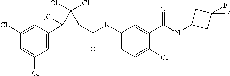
C1(Cl)=CC(C2(C)C(C(NC3=CC=C(Cl)C(C(NC4CC(F)(F)C4)=O)=C3)=O)C2(Cl)Cl)=CC(Cl)=C1
